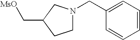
C1N(CC2=CC=CC=C2)CC(C[MsO])C1
